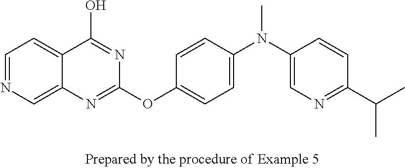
C1(OC2=CC=C(N(C3=CN=C(C(C)C)C=C3)C)C=C2)=NC2=CN=CC=C2C(O)=N1
